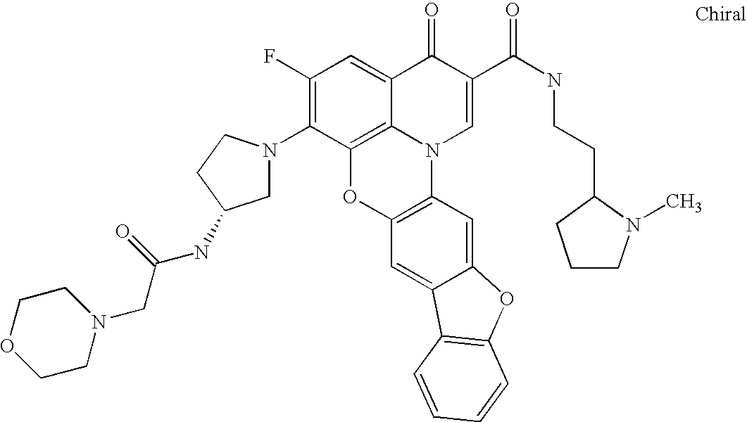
C12=C3C(=CC(F)=C1N1CC(NC(CN4CCOCC4)=O)CC1)C(=O)C(C(=O)NCCC1N(C)CCC1)=CN3C1=C(O2)C=C2C(=C1)OC1=C2C=CC=C1
